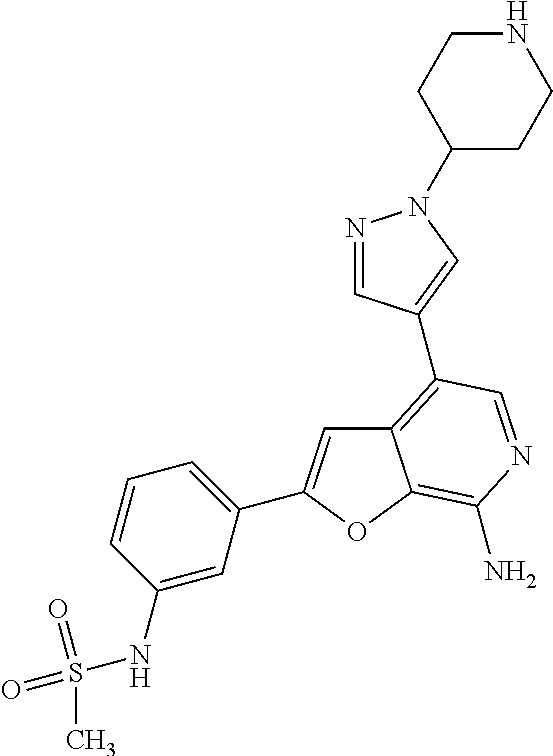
C12=C(C3=CN(C4CCNCC4)N=C3)C=NC(N)=C1OC(C1=CC=CC(NS(=O)(=O)C)=C1)=C2
